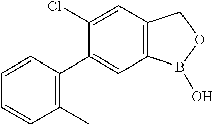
C1=CC(C2=CC3=C(C=C2Cl)COB3O)=C(C)C=C1
